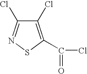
C1(Cl)=C(C(=O)Cl)SN=C1Cl
